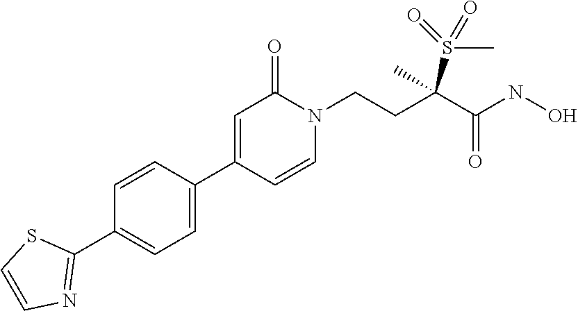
C1(C2=CC=C(C3=CC(=O)N(CCC(C)(C(=O)NO)S(=O)(C)=O)C=C3)C=C2)=NC=CS1
